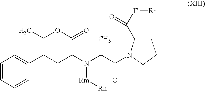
C1=CC=CC(CCC(N(C(C(=O)N2C(C([T][Rn])=O)CCC2)C)[Rm][Rn])C(=O)OCC)=C1
